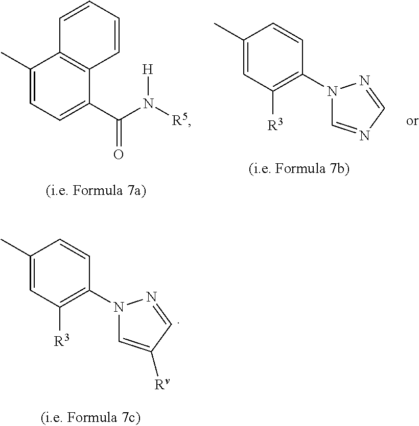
CC1=CC([R3])=C(N2C=NC=N2)C=C1.CC1=CC=C(C(N([R5])[H])=O)C2=C1C=CC=C2.CC1=CC([R3])=C(N2C=C([Rv])C=N2)C=C1
